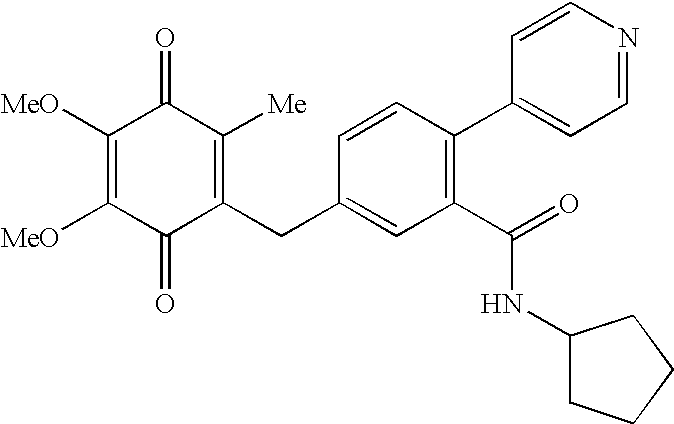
C1(=O)C(CC2=CC(C(NC3CCCC3)=O)=C(C3=CC=NC=C3)C=C2)=C([Me])C(=O)C([MeO])=C1[MeO]
